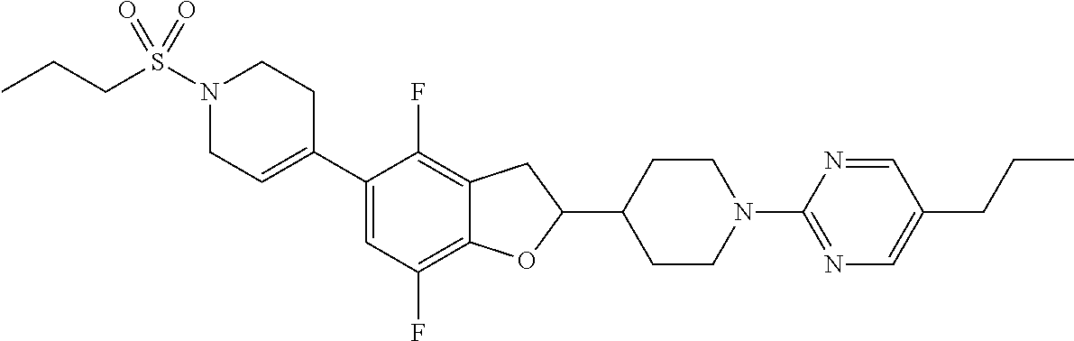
N1(S(CCC)(=O)=O)CC=C(C2=CC(F)=C3C(=C2F)CC(C2CCN(C4=NC=C(CCC)C=N4)CC2)O3)CC1
